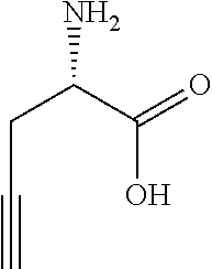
C(C(CC#C)N)(=O)O
